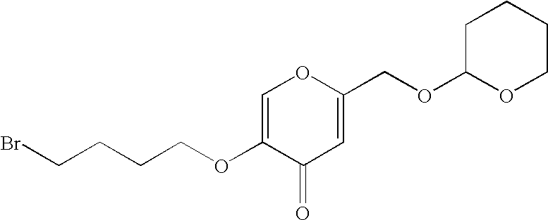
C1=C(OCCCCBr)C(=O)C=C(COC2CCCCO2)O1
